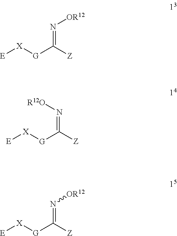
[E][X][G]C([Z])=N[OR12].[E][X][G]C([Z])=N[R12O].[E][X][G]C([Z])=N[OR12]
